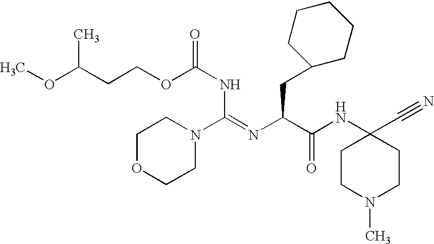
C(CCOC(NC(=NC(C(NC1(C#N)CCN(C)CC1)=O)CC1CCCCC1)N1CCOCC1)=O)(OC)C
